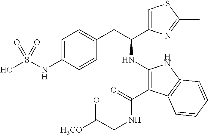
C1=C(NS(O)(=O)=O)C=CC(CC(NC2=C(C(=O)NCC([H3CO])=O)C3=C(N2)C=CC=C3)C2=CSC(C)=N2)=C1
